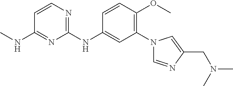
C1(N2C=NC(CN(C)C)=C2)=C(OC)C=CC(NC2=NC=CC(NC)=N2)=C1
